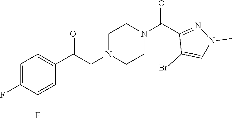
C1=C(F)C(F)=CC(C(CN2CCN(C(C3=NN(C)C=C3Br)=O)CC2)=O)=C1
